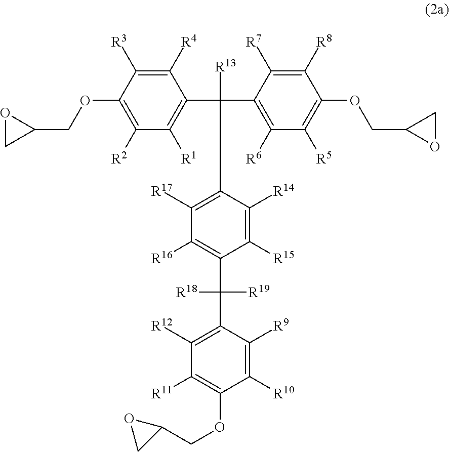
C1([R4])=C([R3])C(OCC2OC2)=C([R2])C([R1])=C1C([R13])(C1=C([R6])C([R5])=C(OCC2OC2)C([R8])=C1[R7])C1=C([R17])C([R16])=C(C([R18])([R19])C2=C([R12])C([R11])=C(OCC3OC3)C([R10])=C2[R9])C([R15])=C1[R14]
